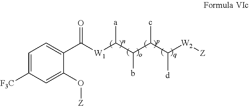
C1=C([F3C])C=C(O[Z])C(C([W1]C(C(C(C([W2][Z])[d])c)b)[a])=O)=C1
